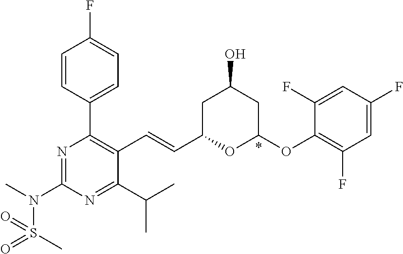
C1=CC(C2=C(C=CC3OC(OC4=C(F)C=C(F)C=C4F)CC(O)C3)C(C(C)C)=NC(N(C)S(=O)(C)=O)=N2)=CC=C1F
